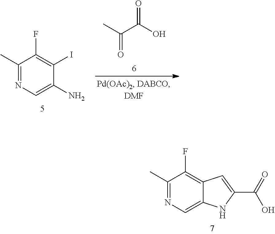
C(C(O)=O)(C)=O.C1(C)=NC=C(N)C(I)=C1F.C1(C)=NC=C2C(=C1F)C=C(C(=O)O)N2
